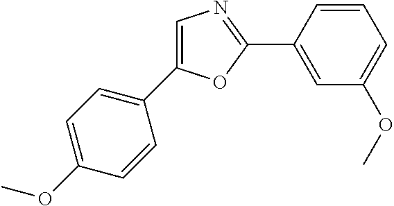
C1=CC(C2=NC=C(C3=CC=C(OC)C=C3)O2)=CC(OC)=C1
